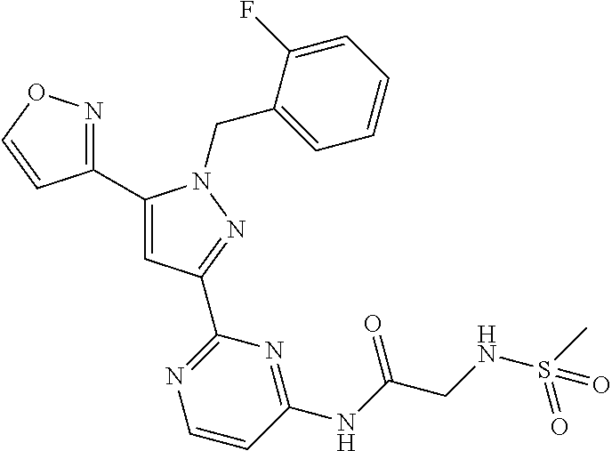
C1(C2=NOC=C2)=CC(C2=NC=CC(NC(CNS(C)(=O)=O)=O)=N2)=NN1CC1=CC=CC=C1F
